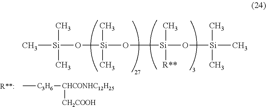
C[Si](C)(C)O[Si](O[Si](C)([R**])O[Si](C)(C)C)(C)C.C[C3H6][CHCONHC12H25][CH2COOH]
